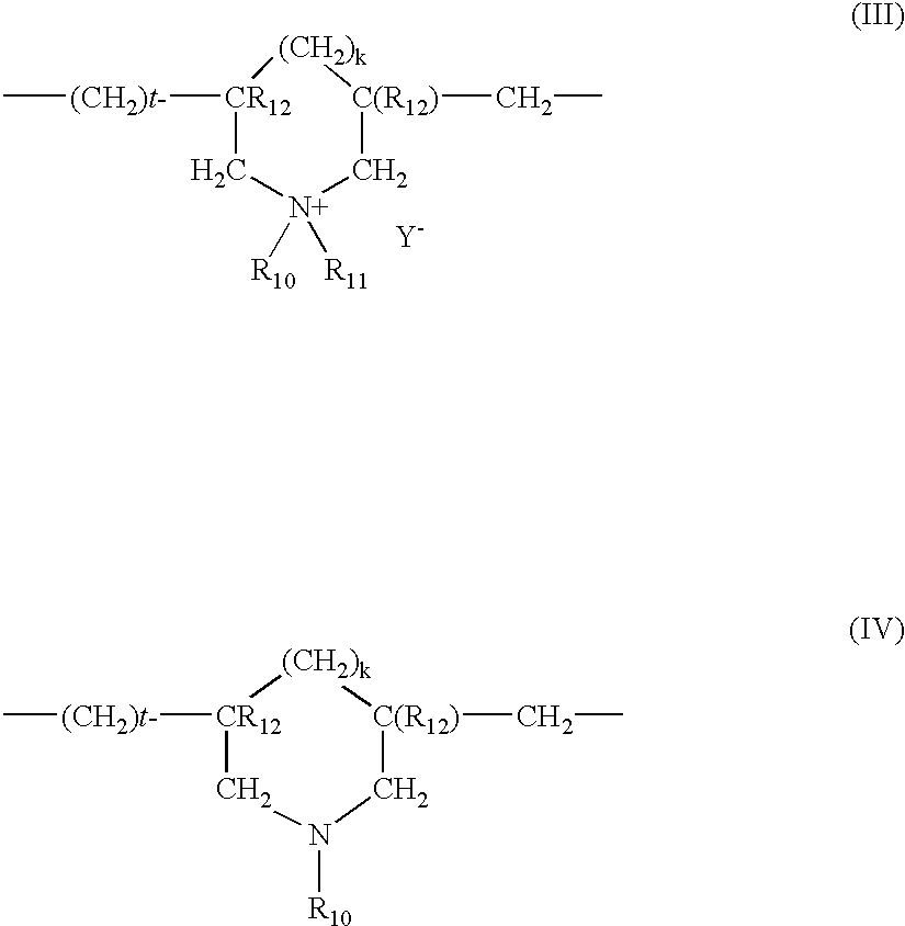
[CR12]1([(CH2)t-]C)C[N+]([R11])([R10])C[C(R12)](CC)[(CH2)k]1.[Y].[CR12]1([(CH2)t-]C)CN([R10])C[C(R12)](CC)[(CH2)k]1
